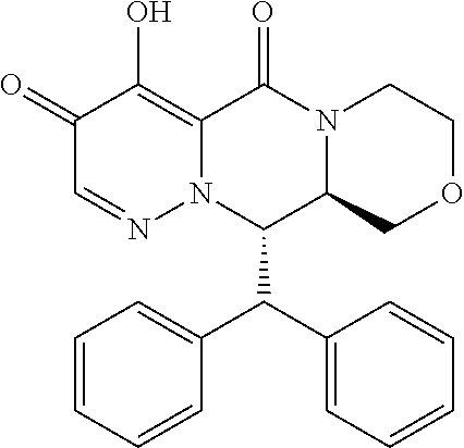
C1(=O)C=NN2C(=C1O)C(=O)N1C(C2C(C2=CC=CC=C2)C2=CC=CC=C2)COCC1
